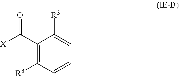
C(C1=C([R3])C=CC=C1[R3])([X])=O
